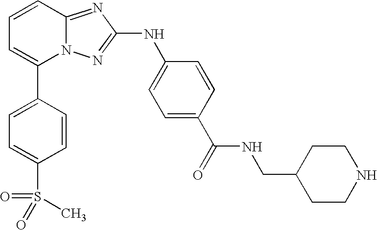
C1(C2=CC=CC3=NC(NC4=CC=C(C(NCC5CCNCC5)=O)C=C4)=NN23)=CC=C(S(=O)(C)=O)C=C1
